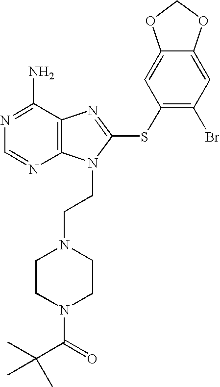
N1=C(N)C2=C(N=C1)N(CCN1CCN(C(C(C)(C)C)=O)CC1)C(SC1=C(Br)C=C3C(=C1)OCO3)=N2
